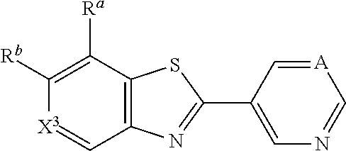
C12=C(C([Ra])=C([Rb])[X3]=C1)SC(C1=CN=C[A]=C1)=N2
